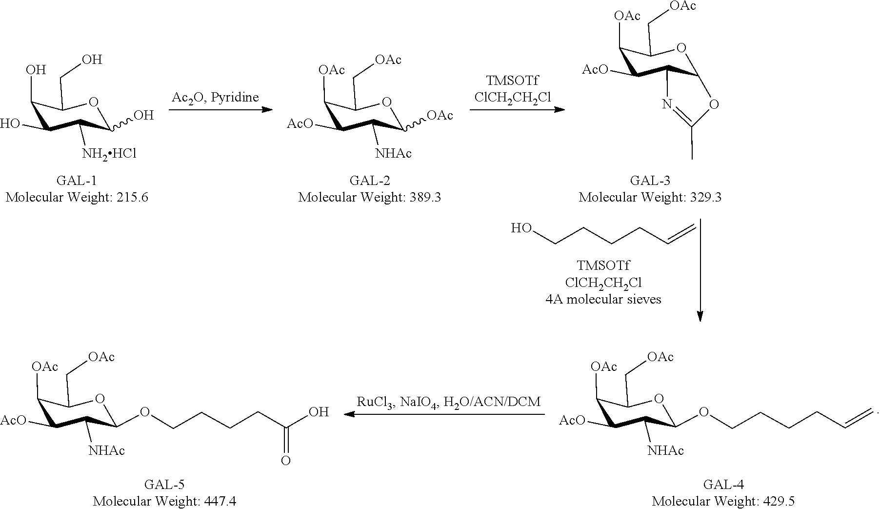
C1(O)C([NH2HCl])C(O)OC(CO)C1O.[GAL-1Molecular Weight: 215.6].C1([AcO])C([NHAc])C([OAc])OC(C[OAc])C1[OAc].[GAL-2Molecular Weight: 389.3].C1([AcO])C2C(OC(C[OAc])C1[OAc])OC(C)=N2.[GAL-3Molecular Weight: 329.3].OCCCCC=C.C1([AcO])C([NHAc])C(OCCCCC(=O)O)OC(C[OAc])C1[OAc].[GAL-5Molecular Weight: 447.4].C1([AcO])C([NHAc])C(OCCCCC=C)OC(C[OAc])C1[OAc].[GAL-4Molecular Weight: 429.5]
